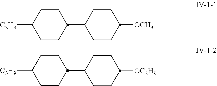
C1(C2CCC([OCH3])CC2)CCC([C3H9])CC1.C1(C2CCC([OC3H9])CC2)CCC([C3H9])CC1
